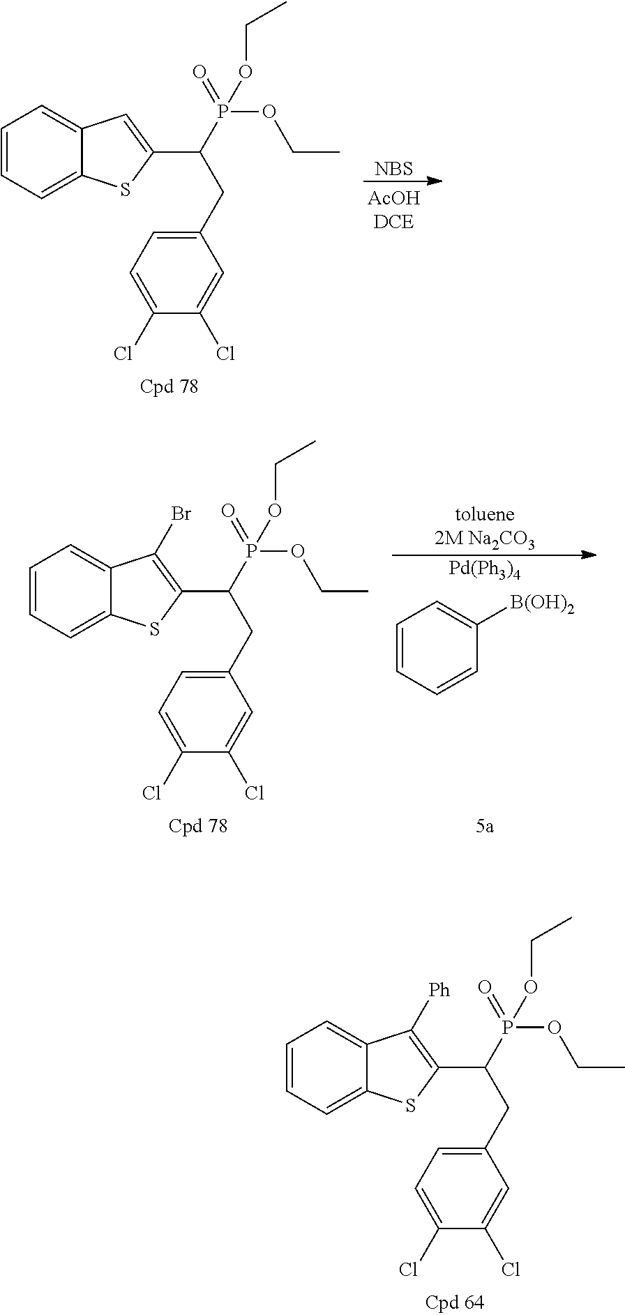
C1=CC=C2C(=C1)C=C(C(P(=O)(OCC)OCC)CC1=CC=C(Cl)C(Cl)=C1)S2.[NBS].C1=CC=C2C(=C1)C(Br)=C(C(P(=O)(OCC)OCC)CC1=CC=C(Cl)C(Cl)=C1)S2.[toluene2M Na2CO3].[Pd(Ph3)4].C1=CC=CC([B(OH)2])=C1.C1=CC=C2C(=C1)C([Ph])=C(C(P(=O)(OCC)OCC)CC1=CC=C(Cl)C(Cl)=C1)S2
